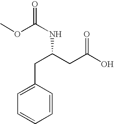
C1=C(CC(CC(O)=O)NC(=O)OC)C=CC=C1
